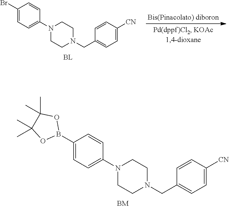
BrC1=CC=C(N2CCN(CC3=CC=C([CN])C=C3)CC2)C=C1.C1=CC(N2CCN(CC3=CC=C([CN])C=C3)CC2)=CC=C1B1OC(C)(C)C(C)(C)O1
